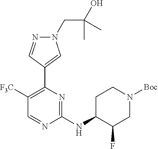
N1(CC(O)(C)C)N=CC(C2=C([F3C])C=NC(NC3C(F)CN([Boc])CC3)=N2)=C1
